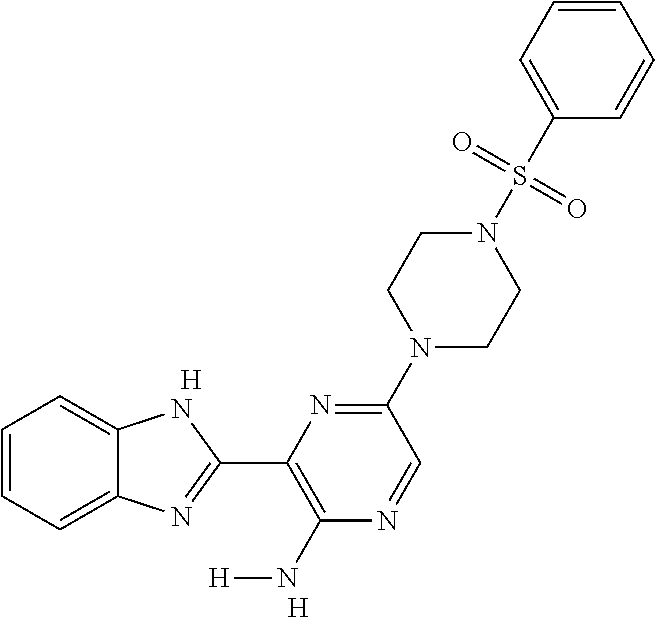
[H].[H].C1=CC=C2C(=C1)NC(C1=C(N[H])N=CC(N3CCN(S(C4=CC=CC=C4)(=O)=O)CC3)=N1)=N2
